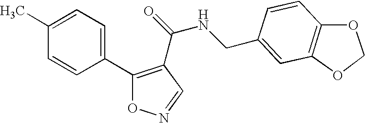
C1(C2=C(C(NCC3=CC4=C(C=C3)OCO4)=O)C=NO2)=CC=C(C)C=C1
